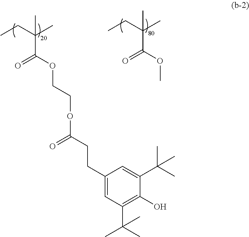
CCC(C)(C)C(OCCOC(CCC1=CC(C(C)(C)C)=C(O)C(C(C)(C)C)=C1)=O)=O.CCC(C)(C)C(OC)=O
